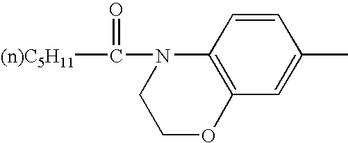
C(=O)(N1C2=C(C=C(C)C=C2)OCC1)[(n)C5H11]
